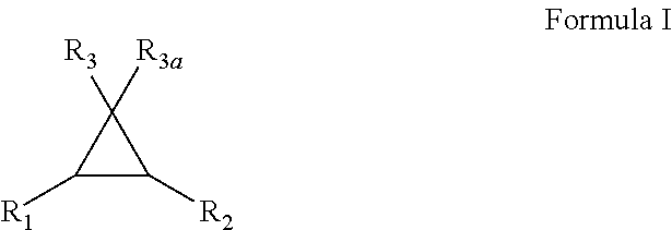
C1([R3a])([R3])C([R1])C1[R2]
